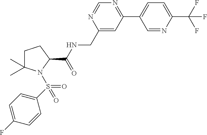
C1=C(C(F)(F)F)N=CC(C2=NC=NC(CNC(C3CCC(C)(C)N3S(=O)(C3=CC=C(F)C=C3)=O)=O)=C2)=C1
